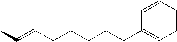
C(=CCCCCCC1=CC=CC=C1)C
